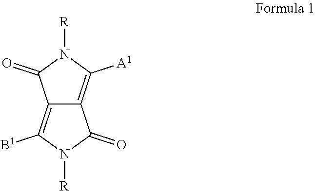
C12=C([A1])N([R])C(=O)C1=C([B1])N([R])C2=O
